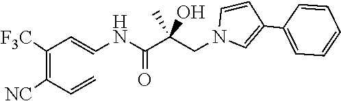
N1(CC(C(NC=CC(=C(C=C)[NC])[F3C])=O)(O)C)C=C(C2=CC=CC=C2)C=C1
